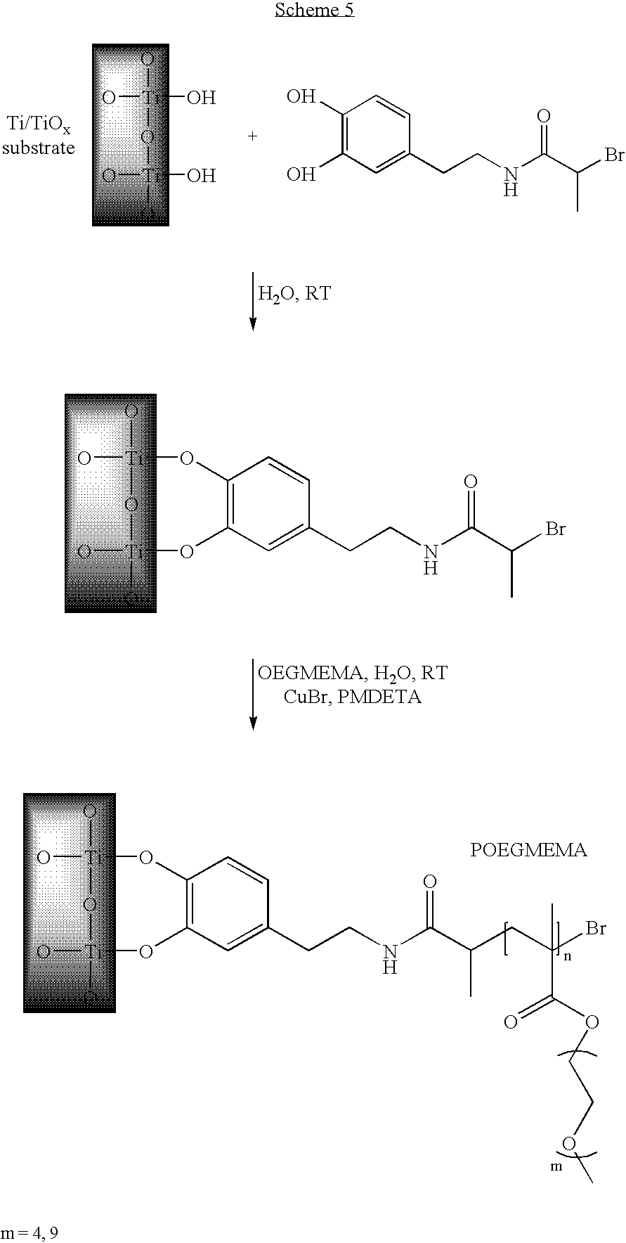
O[Ti](O)(O[Ti](O)(O)O)O.C1(O)=C(O)C=C(CCNC(C(Br)C)=O)C=C1.O[Ti]1(O)O[Ti](O)(O)OC2=C(C=CC(CCNC(C(Br)C)=O)=C2)O1.O[Ti]1(O)O[Ti](O)(O)OC2=C(C=CC(CCNC(C(CC(C)(Br)C(=O)OCCOC)C)=O)=C2)O1
